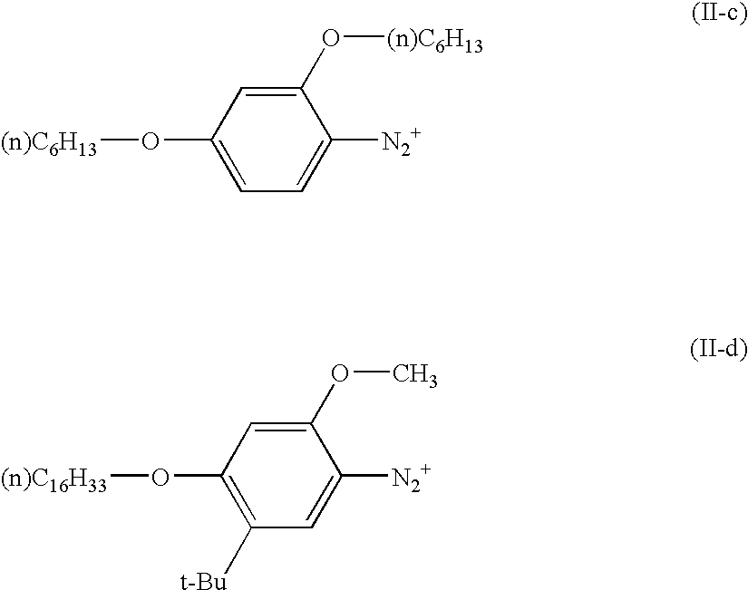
O(C1=CC=C([N2+])C(O[(n)C6H13])=C1)[(n)C6H13].O(C1=C([t-Bu])C=C([N2+])C(OC)=C1)[(n)C16H33]
